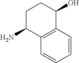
C12=C(C=CC=C1)C(O)CCC2N
